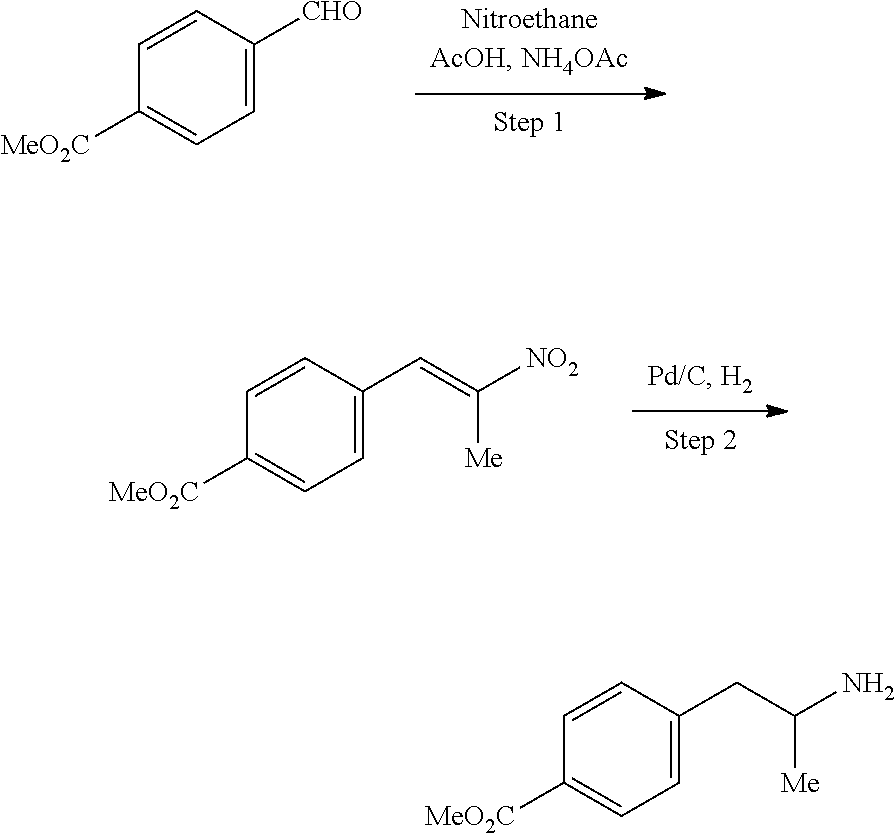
C1=C([CHO])C=CC([MeO2C])=C1.C1=C(C=C([NO2])[Me])C=CC([MeO2C])=C1.C1=C(CC(N)[Me])C=CC([MeO2C])=C1
